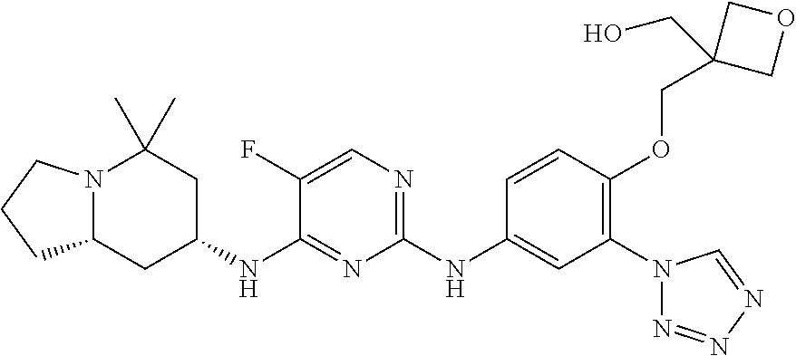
N12C(CC(NC3=NC(NC4=CC(N5N=NN=C5)=C(OCC5(CO)COC5)C=C4)=NC=C3F)CC1(C)C)CCC2
